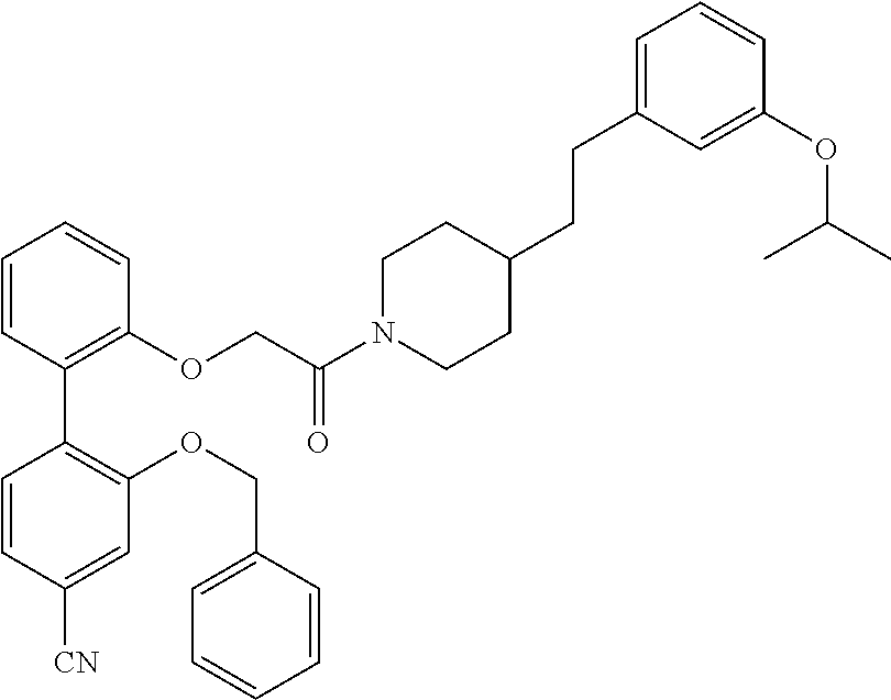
C1=CC(C2=C(OCC3=CC=CC=C3)C=C([CN])C=C2)=C(OCC(N2CCC(CCC3=CC=CC(OC(C)C)=C3)CC2)=O)C=C1
